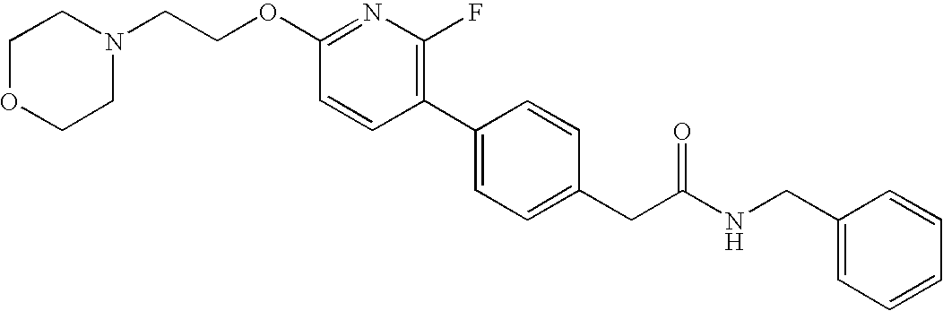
C(OC1=NC(F)=C(C2=CC=C(CC(NCC3=CC=CC=C3)=O)C=C2)C=C1)CN1CCOCC1
